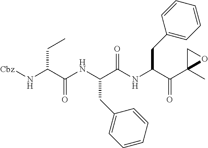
[Cbz]NC(C(NC(C(NC(C(C1(C)OC1)=O)CC1=CC=CC=C1)=O)CC1=CC=CC=C1)=O)CC
